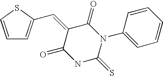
C1=CSC(C=C2C(=O)N(C3=CC=CC=C3)C(=S)NC2=O)=C1
